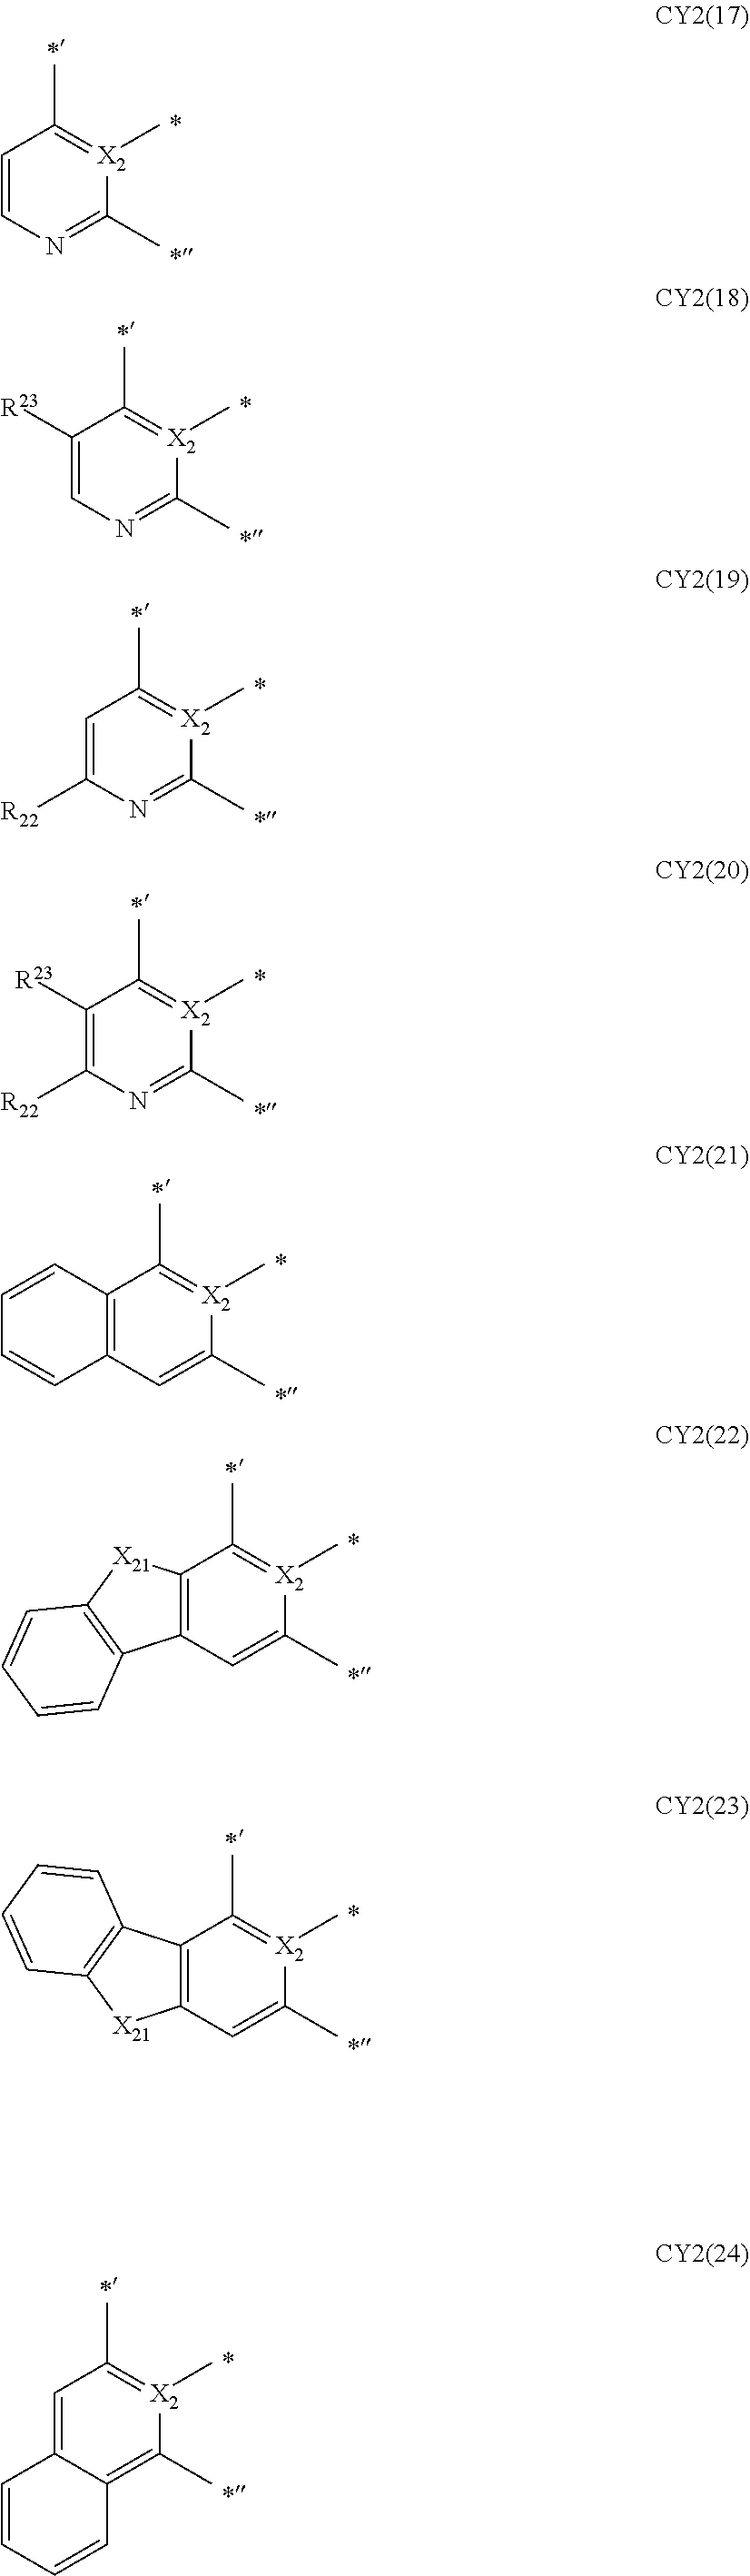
C1=CN=C(C)[X2](C)=C1C.C1([R23])=CN=C(C)[X2](C)=C1C.C1=C([R22])N=C(C)[X2](C)=C1C.C1([R23])=C([R22])N=C(C)[X2](C)=C1C.C12=C(C=C(C)[X2](C)=C1C)C=CC=C2.C12=C(C=C(C)[X2](C)=C1C)C1=C([X21]2)C=CC=C1.C1=C2C(=C(C)[X2](C)=C1C)C=CC=C2.C12=C(C=C(C)[X2](C)=C1C)[X21]C1=C2C=CC=C1
